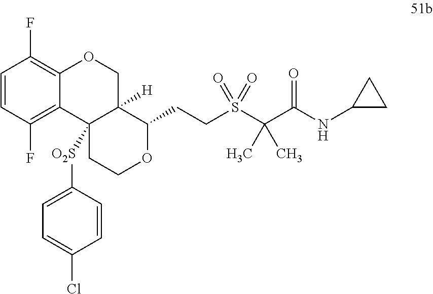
C1=CC(F)=C2C(=C1F)OCC1([H])C2([O2S]C2=CC=C(Cl)C=C2)CCOC1CCS(C(C(NC1CC1)=O)(C)C)(=O)=O
